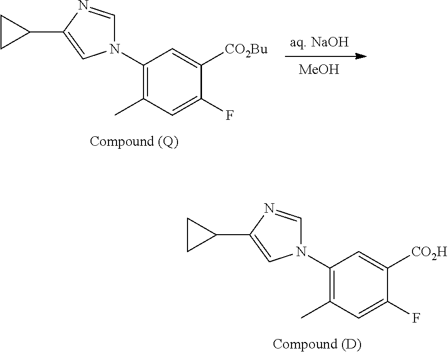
N1(C2=C(C)C=C(F)C([CO2Bu])=C2)C=NC(C2CC2)=C1.[MeOH].N1(C2=C(C)C=C(F)C([CO2H])=C2)C=NC(C2CC2)=C1
